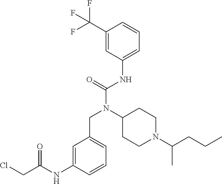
C1(C(F)(F)F)=CC(NC(N(C2CCN(C(CCC)C)CC2)CC2=CC=CC(NC(CCl)=O)=C2)=O)=CC=C1
